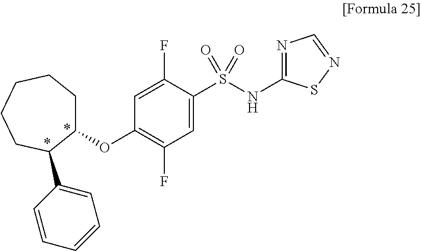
C1(OC2=C(F)C=C(S(NC3=NC=NS3)(=O)=O)C(F)=C2)CCCCCC1C1=CC=CC=C1
